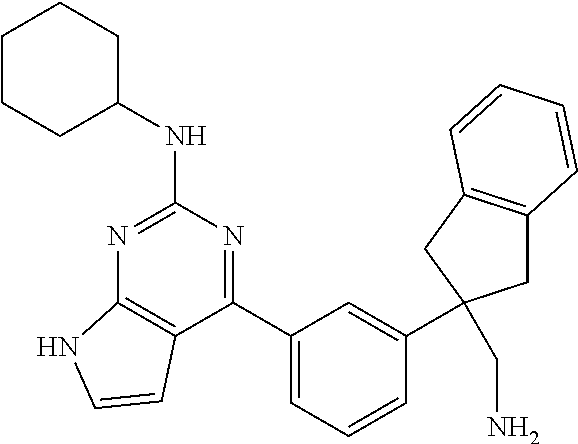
C1(C2=NC(NC3CCCCC3)=NC3=C2C=CN3)=CC=CC(C2(CN)CC3=C(C2)C=CC=C3)=C1
